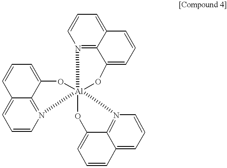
N12=C3C(=CC=C1)C=CC=C3O[Al]213(OC2=CC=CC4=CC=CN1=C42)OC1=CC=CC2=CC=CN3=C12
